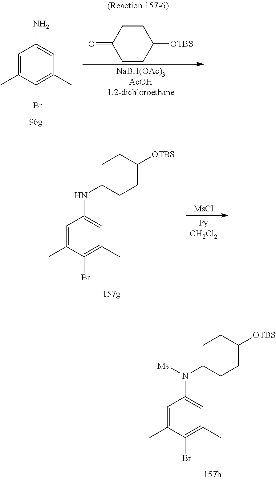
C1=C(C)C(Br)=C(C)C=C1N(C1CCC([OTBS])CC1)[Ms].C1=C(C)C(Br)=C(C)C=C1N.C1CC(=O)CCC1[OTBS].[MsCl].C1=C(C)C(Br)=C(C)C=C1NC1CCC([OTBS])CC1
